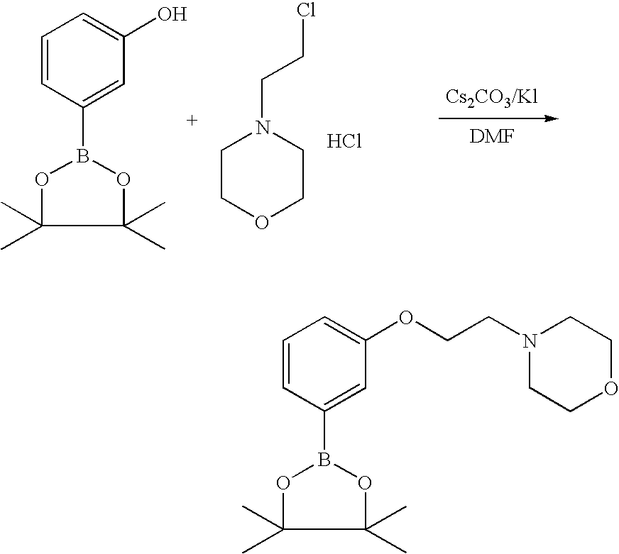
C1=CC(B2OC(C)(C)C(C)(C)O2)=CC(O)=C1.C1COCCN1CCCl.Cl.C1=CC(B2OC(C)(C)C(C)(C)O2)=CC(OCCN2CCOCC2)=C1
